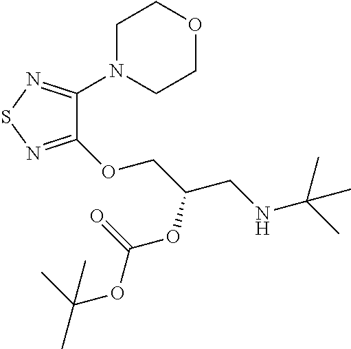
C1(OCC(CNC(C)(C)C)OC(OC(C)(C)C)=O)=NSN=C1N1CCOCC1
